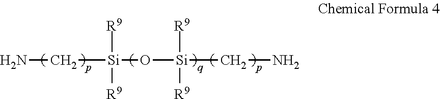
NC[Si]([R9])([R9])O[Si]([R9])([R9])CN
